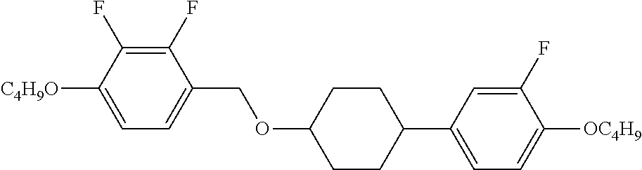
C1(F)=C(F)C([C4H9O])=CC=C1COC1CCC(C2=CC=C([OC4H9])C(F)=C2)CC1
